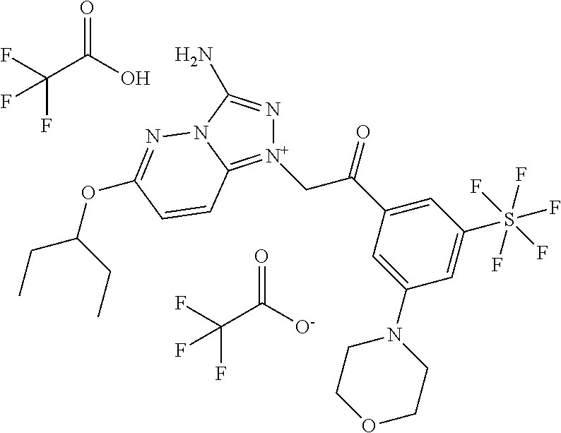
[N+]1(CC(C2=CC(S(F)(F)(F)(F)F)=CC(N3CCOCC3)=C2)=O)=C2N(C(N)=N1)N=C(OC(CC)CC)C=C2.FC(C(O)=O)(F)F.FC(C([O-])=O)(F)F
